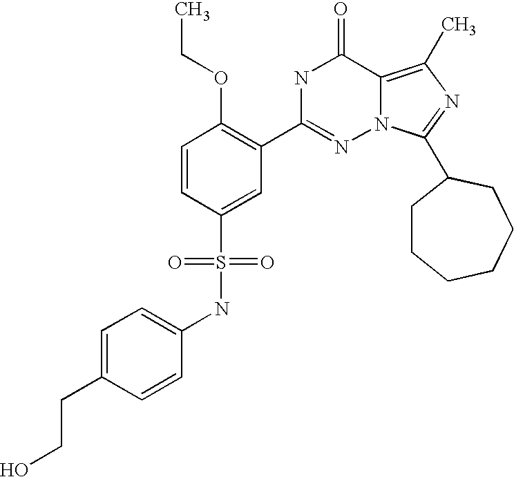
C1(NS(C2=CC(C3=NN4C(=C(C)N=C4C4CCCCCC4)C(=O)N3)=C(OCC)C=C2)(=O)=O)=CC=C(CCO)C=C1
